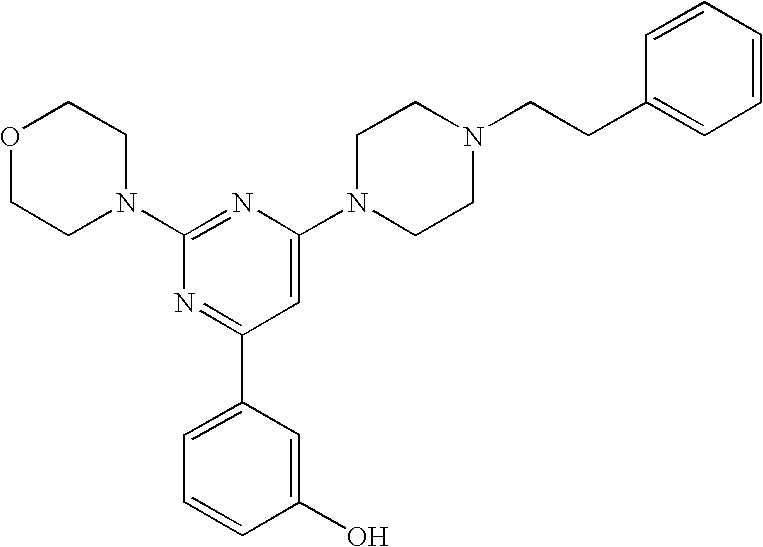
C1(N2CCOCC2)=NC(N2CCN(CCC3=CC=CC=C3)CC2)=CC(C2=CC=CC(O)=C2)=N1
